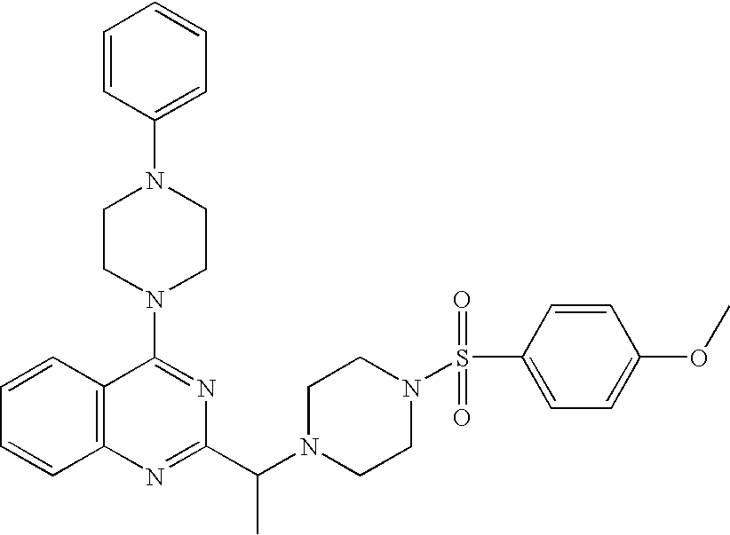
C12=C(C=CC=C1)C(N1CCN(C3=CC=CC=C3)CC1)=NC(C(N1CCN(S(=O)(=O)C3=CC=C(OC)C=C3)CC1)C)=N2
